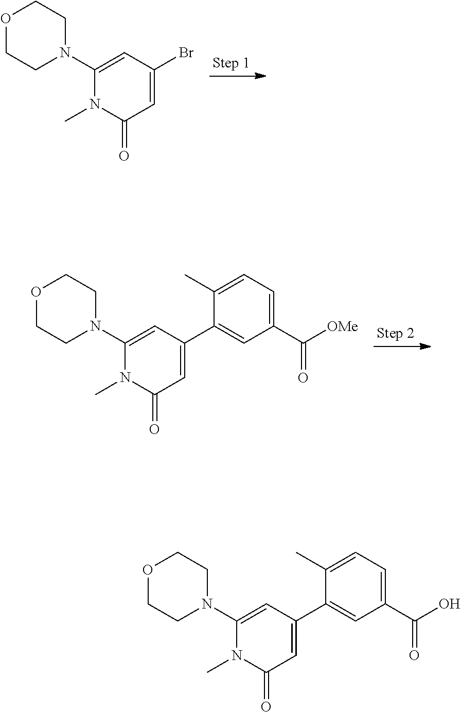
C1=C(Br)C=C(N2CCOCC2)N(C)C1=O.C1=C(C2=CC(C([OMe])=O)=CC=C2C)C=C(N2CCOCC2)N(C)C1=O.C1=C(C2=CC(C(O)=O)=CC=C2C)C=C(N2CCOCC2)N(C)C1=O
